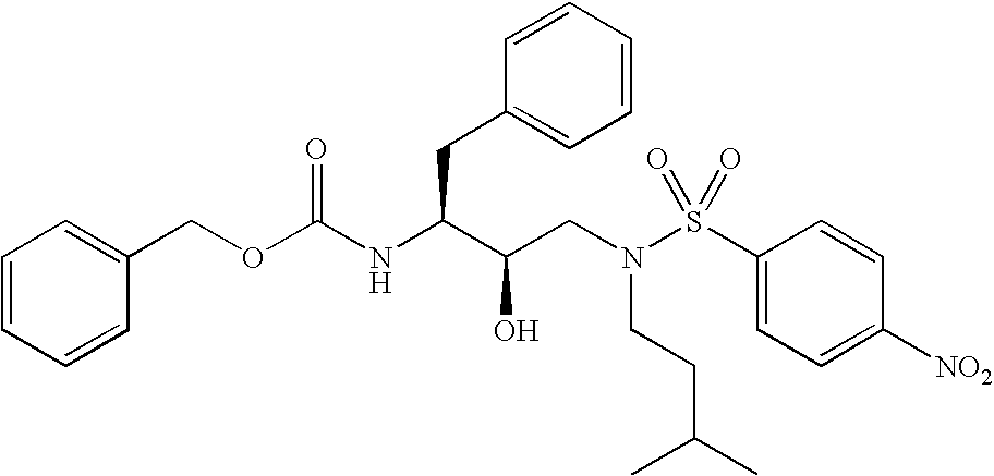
O(C(NC(CC1=CC=CC=C1)C(CN(S(C1=CC=C([NO2])C=C1)(=O)=O)CCC(C)C)O)=O)CC1=CC=CC=C1
